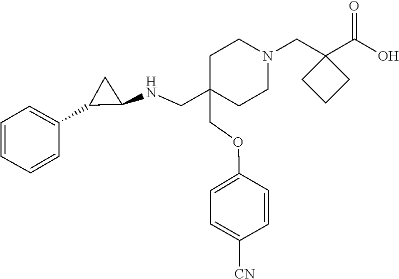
C(OC1=CC=C([CN])C=C1)C1(CNC2C(C3=CC=CC=C3)C2)CCN(CC2(C(O)=O)CCC2)CC1
